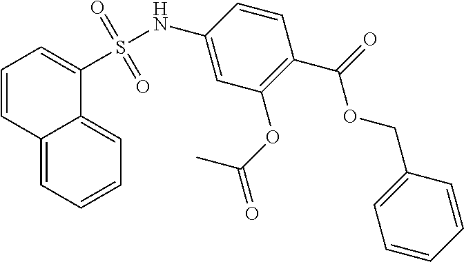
C1=C(NS(C2=CC=CC3=CC=CC=C32)(=O)=O)C=CC(C(=O)OCC2=CC=CC=C2)=C1OC(C)=O
